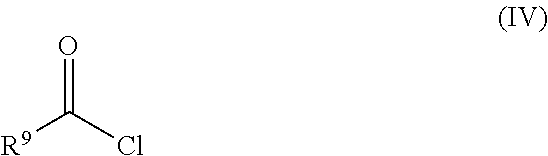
[R9]C(Cl)=O
